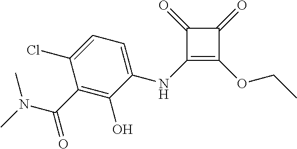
C1(NC2=CC=C(Cl)C(C(N(C)C)=O)=C2O)=C(OCC)C(=O)C1=O
